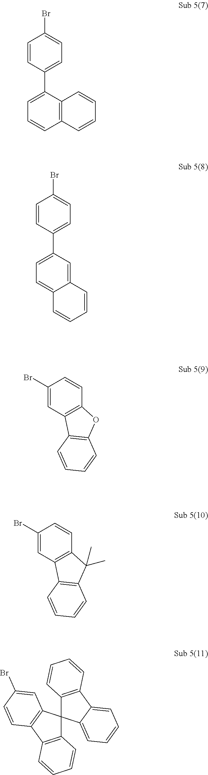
C1=CC(C2=CC=CC3=C2C=CC=C3)=CC=C1Br.C1=CC(C2=CC=C3C(=C2)C=CC=C3)=CC=C1Br.C1(Br)=CC2=C(C=C1)OC1=C2C=CC=C1.C1(Br)=CC2=C(C=C1)C(C)(C)C1=C2C=CC=C1.C12=C(C3=C(C14C1=C(C5=CC=CC=C45)C=CC=C1)C=C(Br)C=C3)C=CC=C2
